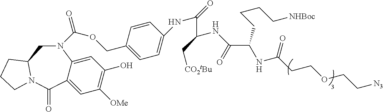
C1=C2C(=CC([OMe])=C1O)C(=O)N1C(CN2C(=O)OCC2=CC=C(NC(C(C[CO2tBu])NC(C(NC(CCOCC[N3])=O)CCCC[NHBoc])=O)=O)C=C2)CCC1
